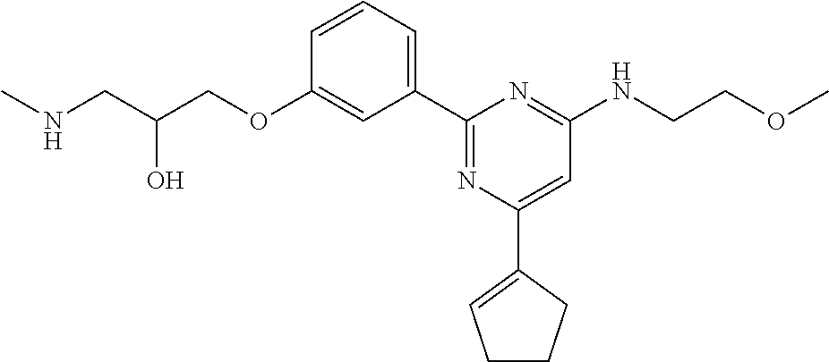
C1=CC=C(C2=NC(C3=CCCC3)=CC(NCCOC)=N2)C=C1OCC(CNC)O
